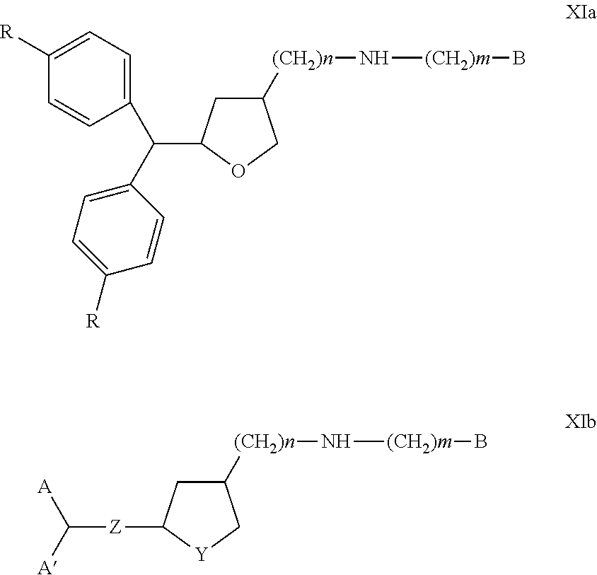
C1([R])=CC=C(C(C2=CC=C([R])C=C2)C2CC([(CH2)n]N[(CH2)m]B)CO2)C=C1.[Z](C1CC([(CH2)n]N[(CH2)m]B)C[Y]1)C([A])[A]
